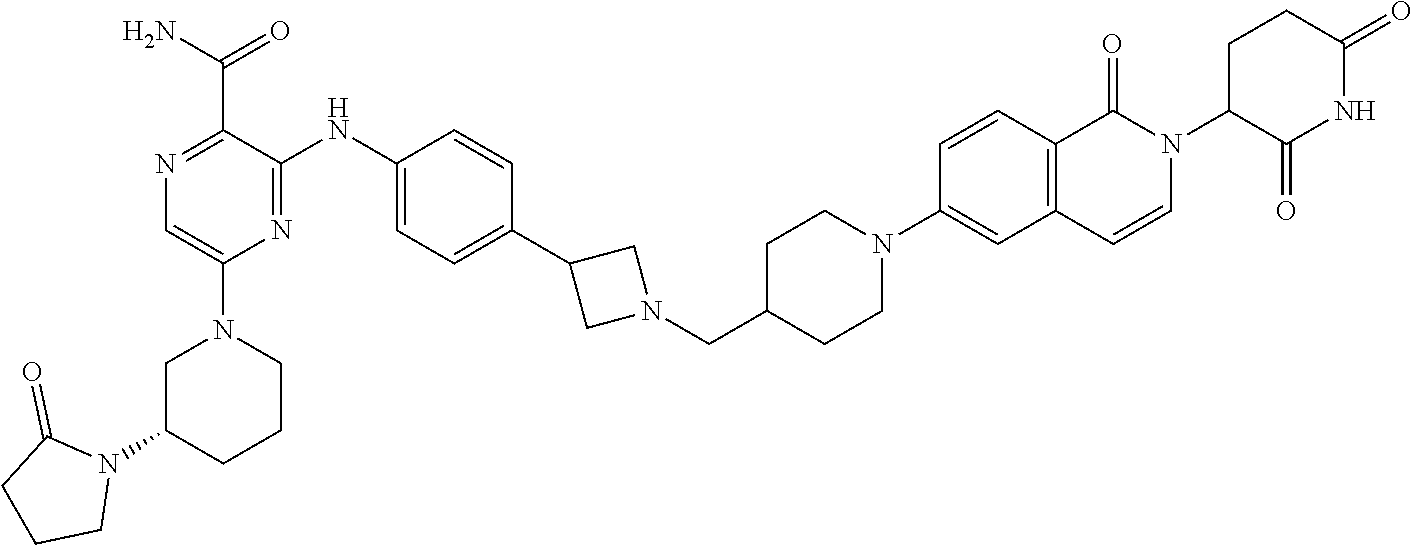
C1C(N2C(=O)CCC2)CCCN1C1=CN=C(C(N)=O)C(NC2=CC=C(C3CN(CC4CCN(C5=CC6=C(C=C5)C(=O)N(C5C(=O)NC(=O)CC5)C=C6)CC4)C3)C=C2)=N1
